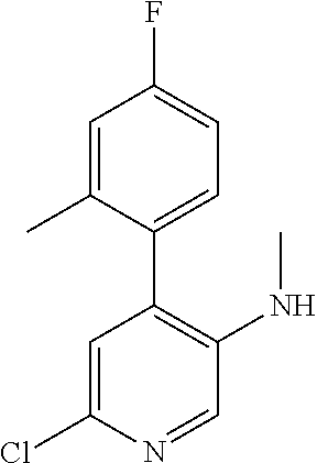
C1=C(Cl)N=CC(NC)=C1C1=CC=C(F)C=C1C
